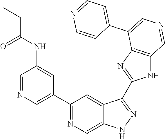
C1(C2=CN=CC(NC(=O)CC)=C2)=NC=C2C(=C1)C(C1=NC3=C(N1)C=NC=C3C1=CC=NC=C1)=NN2
